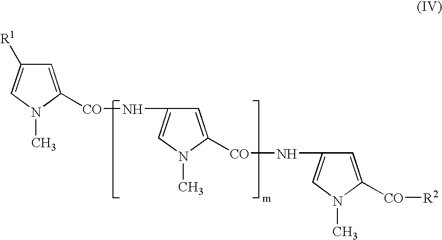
C1=C([CO]NC2=CN(C)C([CO]NC3=CN(C)C([CO][R2])=C3)=C2)N(C)C=C1[R1]
